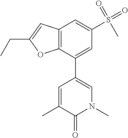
CN1C=C(C2=CC(S(=O)(=O)C)=CC3=C2OC(CC)=C3)C=C(C)C1=O
